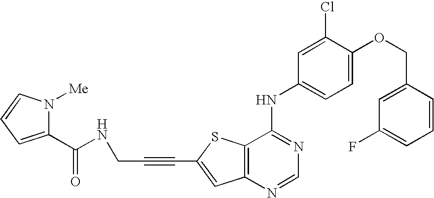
C12=C(SC(C#CCNC(=O)C3=CC=CN3[Me])=C1)C(NC1=CC=C(OCC3=CC(F)=CC=C3)C(Cl)=C1)=NC=N2
